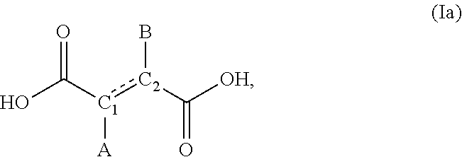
OC([C1](:[C2](C([OH])=O)B)[A])=O
